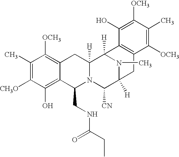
C1(C)=C([CH3O])C(O)=C2C(=C1[OCH3])CC1([H])N(C2CNC(CC)=O)C([CN])C2([H])N(C)C1([H])C1=C(C2)C([OCH3])=C(C)C([OCH3])=C1O
